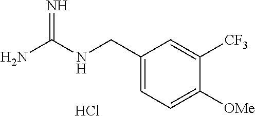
Cl.C1(CNC(N)=N)=CC=C([OMe])C([CF3])=C1
